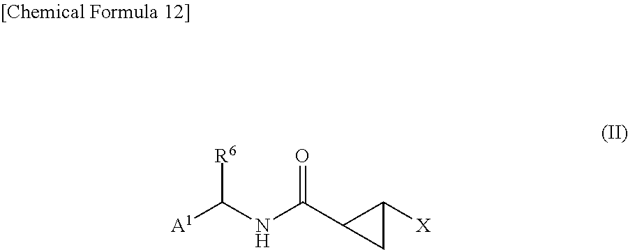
[A1]C(NC(C1CC1[X])=O)[R6]
